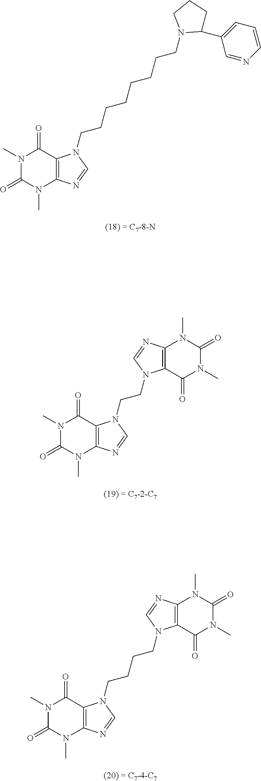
N1(C)C(=O)N(C)C2=C(C1=O)N(CCCCCCCCN1C(C3=CC=CN=C3)CCC1)C=N2.N1(C)C(=O)N(C)C2=C(C1=O)N(CCN1C3=C(N=C1)N(C)C(=O)N(C)C3=O)C=N2.N1(C)C(=O)N(C)C2=C(C1=O)N(CCCCN1C3=C(N=C1)N(C)C(=O)N(C)C3=O)C=N2
